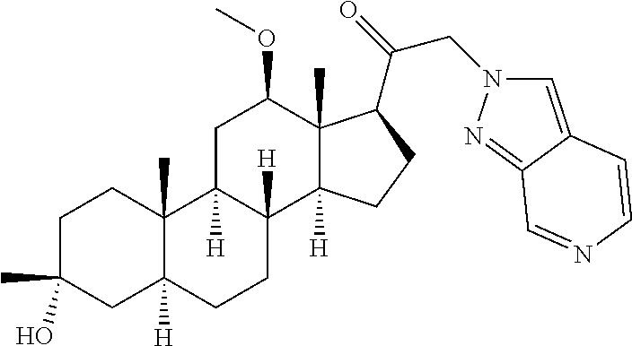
C1C(C)(O)CC2([H])C(C)(C1)C1([H])C([H])(CC2)C2([H])C(C)(C(OC)C1)C(C(=O)CN1C=C3C(=N1)C=NC=C3)CC2
